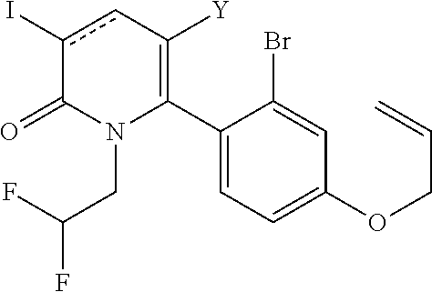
C1(C2=C([Y])cc(I)C(=O)N2CC(F)F)=CC=C(OCC=C)C=C1Br
